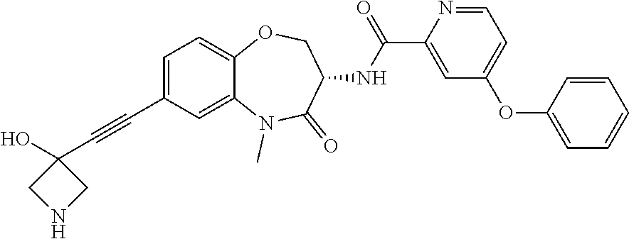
OC1(C#CC2=CC=C3C(=C2)N(C)C(=O)C(NC(C2=CC(OC4=CC=CC=C4)=CC=N2)=O)CO3)CNC1
